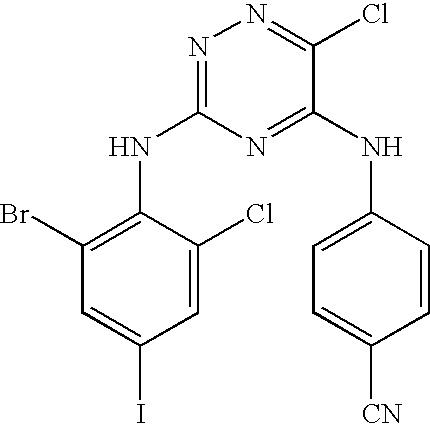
N1=C(NC2=C(Br)C=C(I)C=C2Cl)N=C(NC2=CC=C([CN])C=C2)C(Cl)=N1
